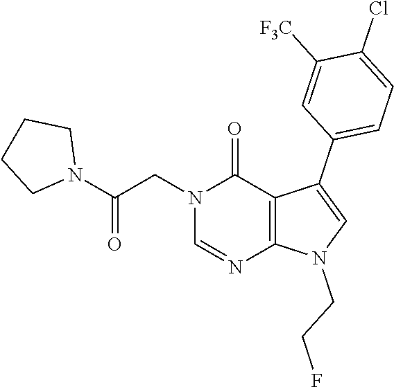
C1=NC2=C(C(=O)N1CC(N1CCCC1)=O)C(C1=CC=C(Cl)C([F3C])=C1)=CN2CCF
